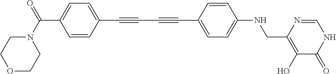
C1=C(C(N2CCOCC2)=O)C=CC(C#CC#CC2=CC=C(NCC3=C(O)C(=O)NC=N3)C=C2)=C1
